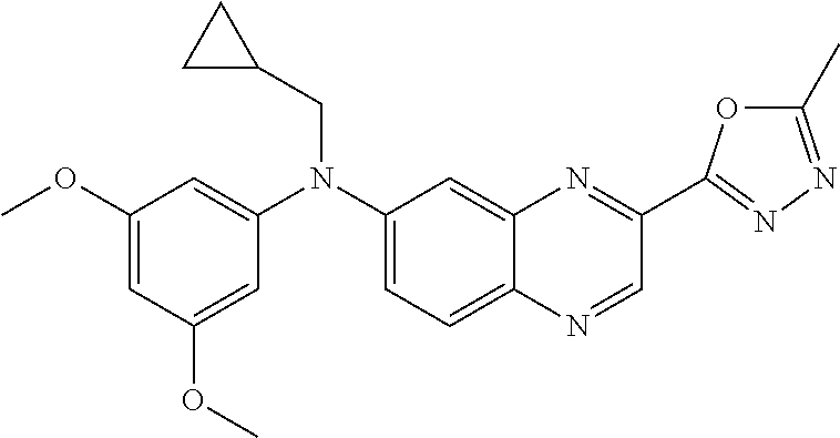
C1=C(N(C2=CC=C3C(=C2)N=C(C2=NN=C(C)O2)C=N3)CC2CC2)C=C(OC)C=C1OC
